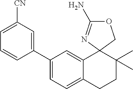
C1(C2=CC([CN])=CC=C2)=CC=C2C(=C1)C1(C(C)(C)CC2)N=C(N)OC1
